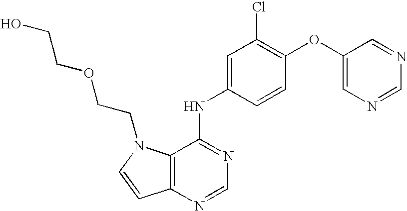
C12=C(N=CN=C1NC1=CC(Cl)=C(OC3=CN=CN=C3)C=C1)C=CN2CCOCCO
